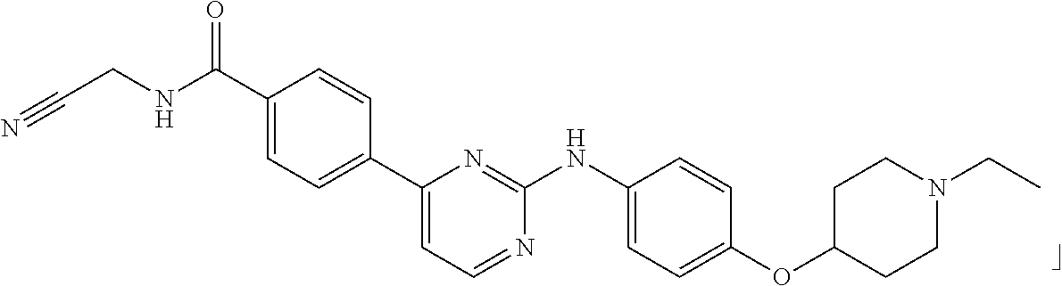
C1(C(NCC#N)=O)=CC=C(C2=CC=NC(NC3=CC=C(OC4CCN(CC)CC4)C=C3)=N2)C=C1
